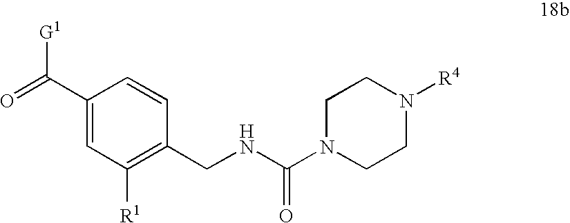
C1(C(=O)[G1])=CC([R1])=C(CNC(N2CCN([R4])CC2)=O)C=C1
